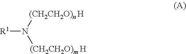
[R1]N([(CH2CH2O)n H])[(CH2CH2O)m H]
